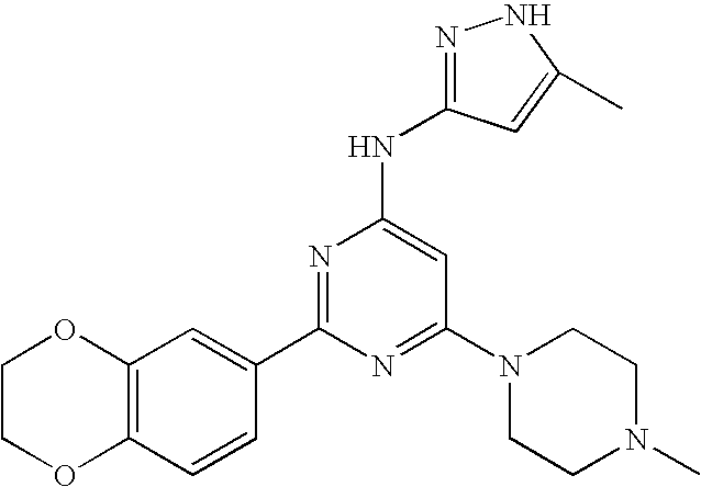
C12=C(C=CC(C3=NC(NC4=NNC(C)=C4)=CC(N4CCN(C)CC4)=N3)=C1)OCCO2
